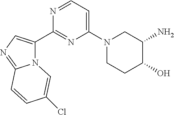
NC1CN(C2=CC=NC(C3=CN=C4N3C=C(Cl)C=C4)=N2)CCC1O
